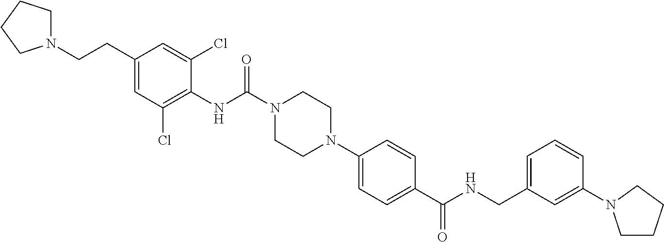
C1(CCN2CCCC2)=CC(Cl)=C(NC(N2CCN(C3=CC=C(C(NCC4=CC=CC(N5CCCC5)=C4)=O)C=C3)CC2)=O)C(Cl)=C1
